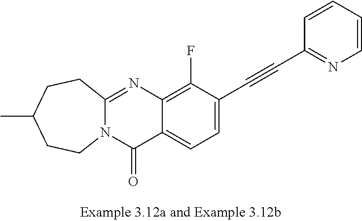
C12=NC3=C(F)C(C#CC4=NC=CC=C4)=CC=C3C(=O)N1CCC(C)CC2
